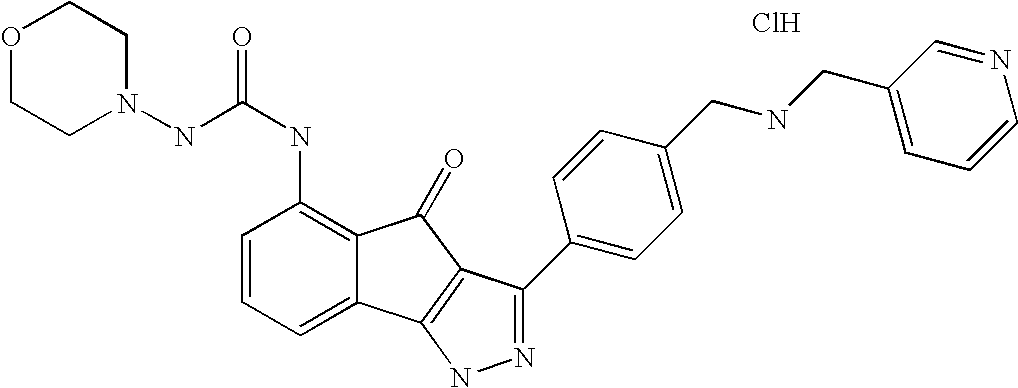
C(NC1=C2C(=CC=C1)C1=C(C2=O)C(C2=CC=C(CNCC3=CC=CN=C3)C=C2)=NN1)(=O)NN1CCOCC1.Cl
